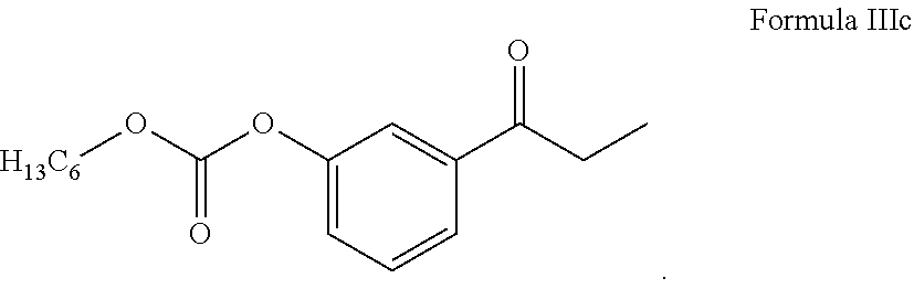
C1(OC(O[H13C6])=O)=CC=CC(C(CC)=O)=C1
